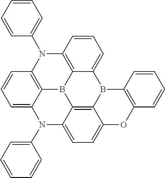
C12=C(C=CC=C1)OC1=CC=C3C4=C1B2C1=CC=CC2=C1B4C1=C(N2C2=CC=CC=C2)C=CC=C1N3C1=CC=CC=C1
